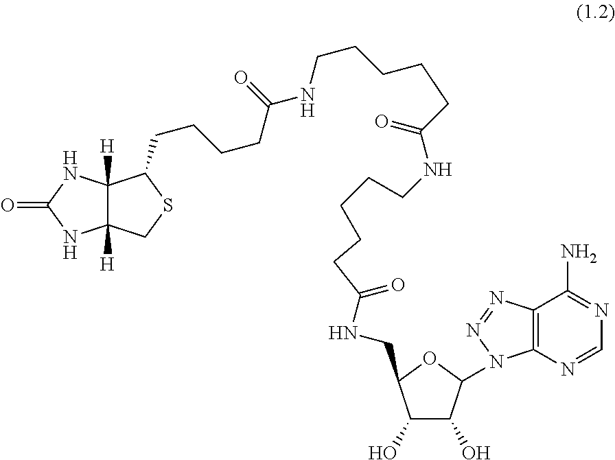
OC1C(O)C(N2C3=C(C(N)=NC=N3)N=N2)OC1CNC(CCCCCNC(CCCCCNC(CCCCC1C2([H])C([H])(CS1)NC(=O)N2)=O)=O)=O
